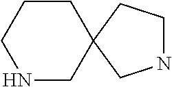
C1NCC2(CC1)CNCC2
